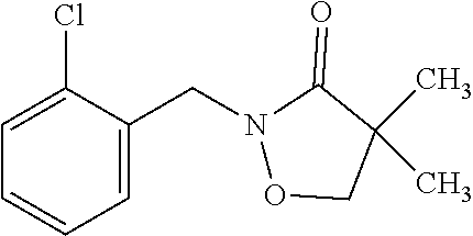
C1=CC=C(CN2OCC(C)(C)C2=O)C(Cl)=C1
